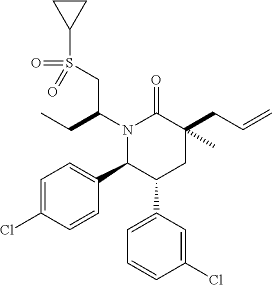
N1(C(CC)CS(=O)(C2CC2)=O)C(C2=CC=C(Cl)C=C2)C(C2=CC=CC(Cl)=C2)CC(CC=C)(C)C1=O
